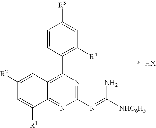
C1=C([R1])C2=NC(N=C([NHC6H5])N)=NC(C3=C([R4])C=C([R3])C=C3)=C2C=C1[R2]
